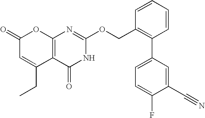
C12=C(C(=O)NC(OCC3=C(C4=CC=C(F)C(C#N)=C4)C=CC=C3)=N1)C(CC)=CC(=O)O2
